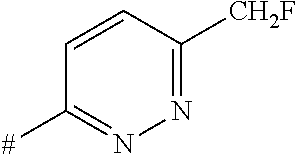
C1=CC([CH2F])=NN=C1[#]
